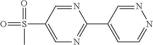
C1=NN=CC=C1C1=NC=C(S(=O)(=O)C)C=N1
